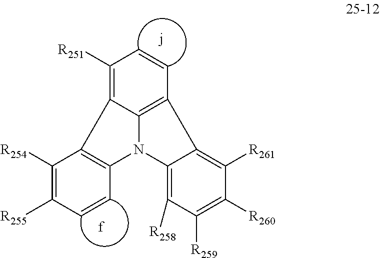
C1([R251])=C2C3=C(C=C1)C1=C([R261])C([R260])=C([R259])C([R258])=C1N3C1=C2C([R254])=C([R255])C=C1
